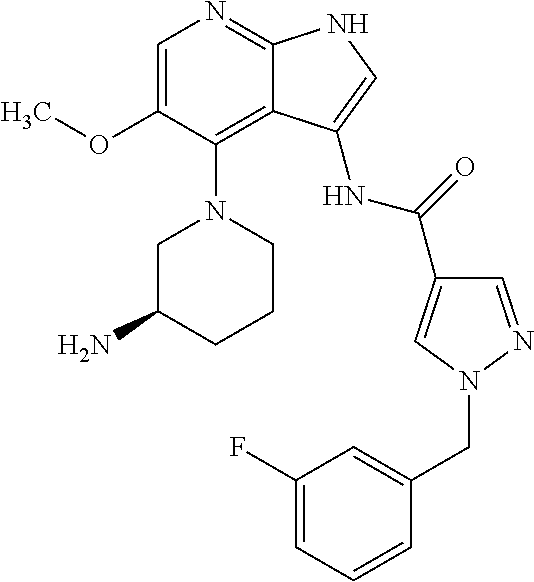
C1=C(OC)C(N2CC(N)CCC2)=C2C(=N1)NC=C2NC(C1=CN(CC2=CC(F)=CC=C2)N=C1)=O
